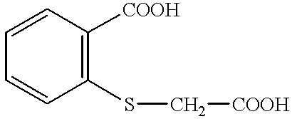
C1=CC([COOH])=C(SC[COOH])C=C1
